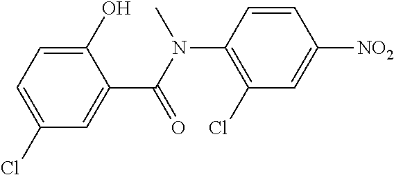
C1(Cl)=CC=C(O)C(C(N(C2=C(Cl)C=C([NO2])C=C2)C)=O)=C1
